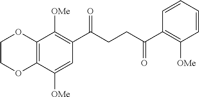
C12=C(C([OMe])=CC(C(CCC(C3=C([OMe])C=CC=C3)=O)=O)=C1[OMe])OCCO2
